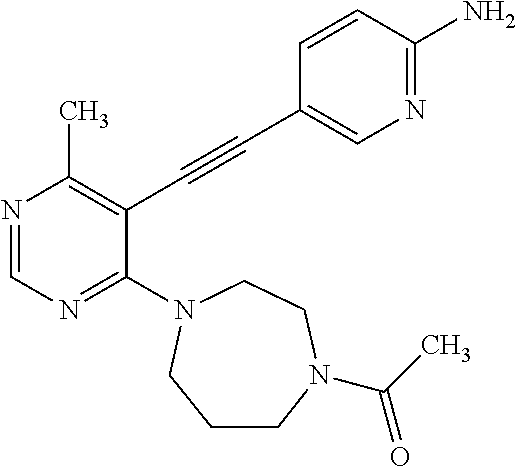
N1=CN=C(N2CCCN(C(C)=O)CC2)C(C#CC2=CN=C(N)C=C2)=C1C
